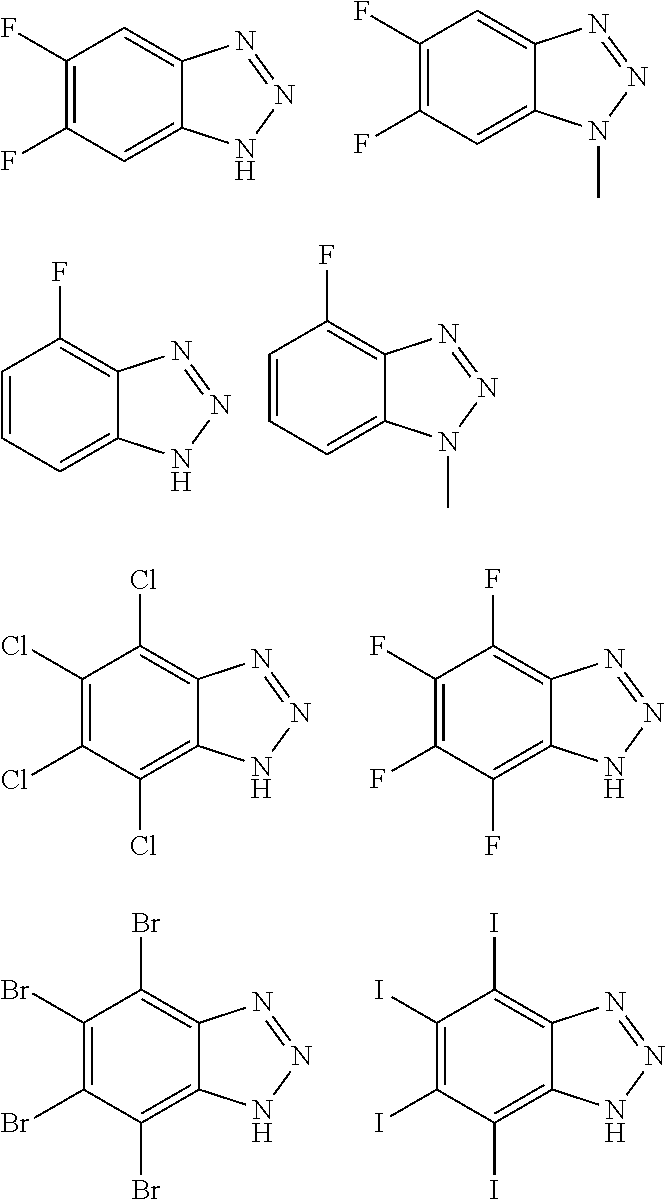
C1(F)=C(F)C=C2C(=C1)N=NN2.C1(F)=C(F)C=C2C(=C1)N=NN2C.C1=CC=C2C(=C1F)N=NN2.C1=CC=C2C(=C1F)N=NN2C.C1(Cl)=C(Cl)C(Cl)=C2C(=C1Cl)N=NN2.C1(F)=C(F)C(F)=C2C(=C1F)N=NN2.C1(Br)=C(Br)C(Br)=C2C(=C1Br)N=NN2.C1(I)=C(I)C(I)=C2C(=C1I)N=NN2
